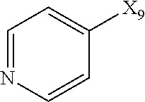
C1=NC=CC([X9])=C1
